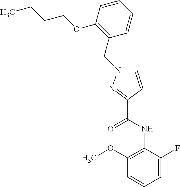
CCCCOC1=C(CN2C=CC(C(NC3=C(OC)C=CC=C3F)=O)=N2)C=CC=C1
